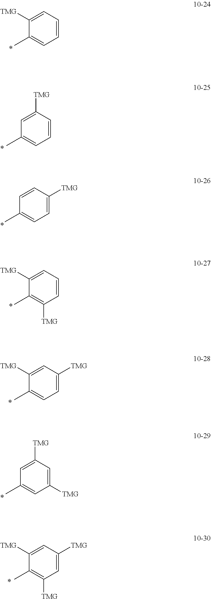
C1=CC=C([TMG])C(C)=C1.C1=CC([TMG])=CC(C)=C1.C1=C([TMG])C=CC(C)=C1.C1=CC=C([TMG])C(C)=C1[TMG].C1=C([TMG])C=C([TMG])C(C)=C1.C1([TMG])=CC([TMG])=CC(C)=C1.C1=C([TMG])C=C([TMG])C(C)=C1[TMG]
